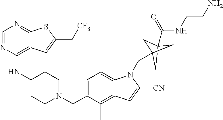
C1=NC(NC2CCN(CC3=CC=C4C(=C3C)C=C([CN])N4CC34CC(C(=O)NCCN)(C3)C4)CC2)=C2C(=N1)SC(C[CF3])=C2
